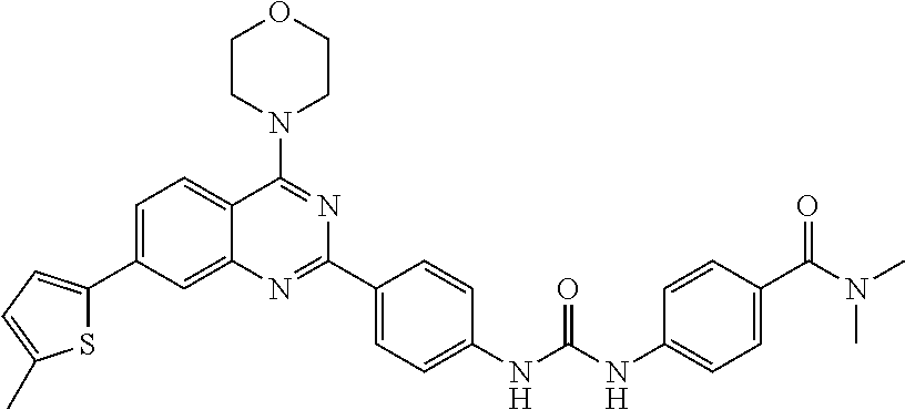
C1=C(C2=CC=C(C)S2)C=C2C(=C1)C(N1CCOCC1)=NC(C1=CC=C(NC(NC3=CC=C(C(N(C)C)=O)C=C3)=O)C=C1)=N2
